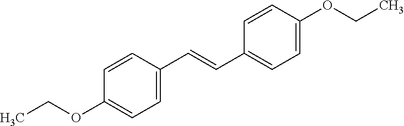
C1(OCC)=CC=C(C=CC2=CC=C(OCC)C=C2)C=C1
